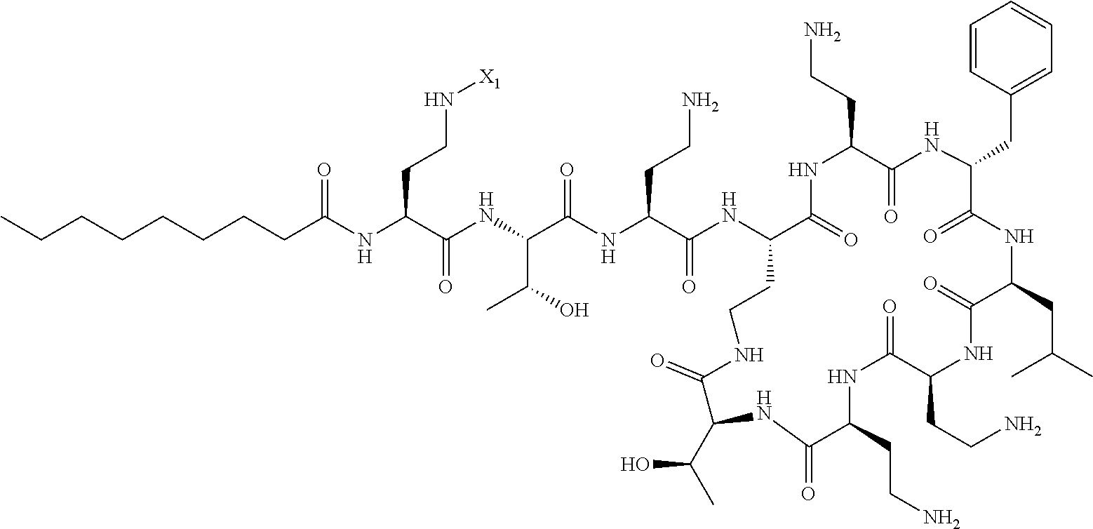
C(NC(C(NC(C(NC(C(NC1C(=O)NC(CCN)C(=O)NC(CC2=CC=CC=C2)C(=O)NC(CC(C)C)C(=O)NC(CCN)C(=O)NC(CCN)C(=O)NC(C(C)O)C(=O)NCC1)=O)CCN)=O)C(O)C)=O)CCN[X1])(=O)CCCCCCCC
